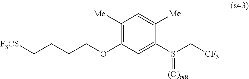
C1([Me])=C(OCCCC[F3CS])C=C(S(C[CF3])=[(O)m8])C([Me])=C1
